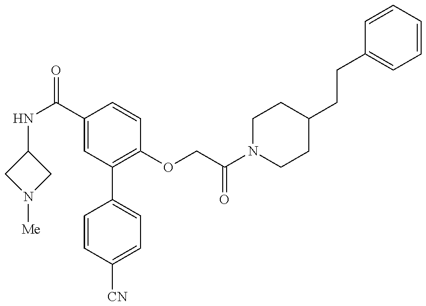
C1=CC([CN])=CC=C1C1=C(OCC(N2CCC(CCC3=CC=CC=C3)CC2)=O)C=CC(C(NC2CN([Me])C2)=O)=C1
